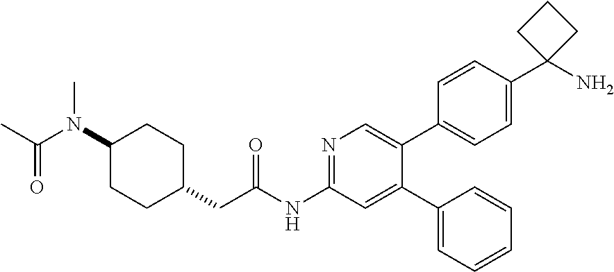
C1(N(C(=O)C)C)CCC(CC(NC2=NC=C(C3=CC=C(C4(N)CCC4)C=C3)C(C3=CC=CC=C3)=C2)=O)CC1
